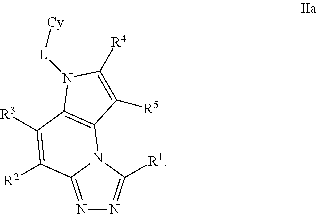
N1=C2N(C([R1])=N1)C1=C(C([R3])=C2[R2])N([L][Cy])C([R4])=C1[R5]
